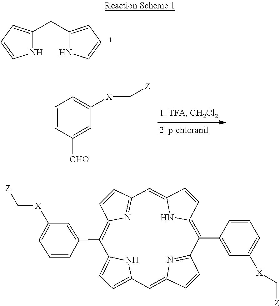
C1=CC([CHO])=CC([X]C[Z])=C1.C1(CC2=C[C+]=CN2)=CC=CN1.C1=C2NC(=C1)C=C1C=CC(=N1)C(C1=CC([X]C[Z])=CC=C1)=C1C=CC(=CC3=NC(=C2C2=CC([X]C[Z])=CC=C2)C=C3)N1
